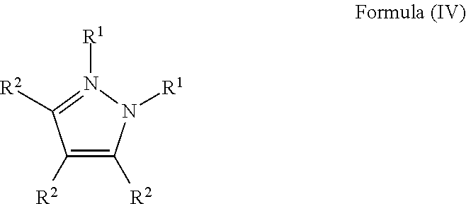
[R2]C1=C([R2])N([R1])N([R1])=C1[R2]
